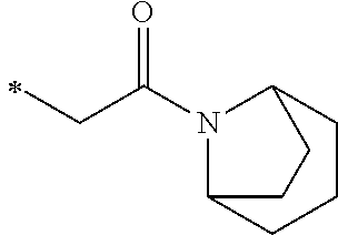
C(C)C(=O)N1C2CCCC1CC2
